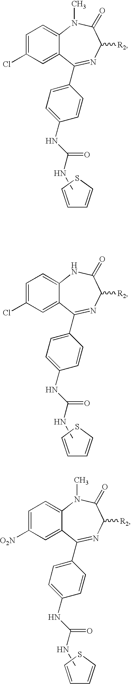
C1=CSC=C1.C1=C(Cl)C=C2C(=C1)N(C)C(=O)C([R2])N=C2C1=CC=C(NC(=O)NC)C=C1.C1=CSC=C1.C1=C(Cl)C=C2C(=C1)NC(=O)C([R2])N=C2C1=CC=C(NC(=O)NC)C=C1.C1=CSC=C1.C1=C([O2N])C=C2C(=C1)N(C)C(=O)C([R2])N=C2C1=CC=C(NC(=O)NC)C=C1
